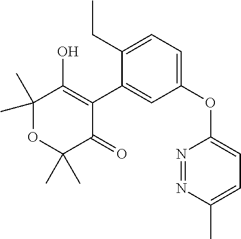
C1(C2=CC(OC3=CC=C(C)N=N3)=CC=C2CC)=C(O)C(C)(C)OC(C)(C)C1=O
